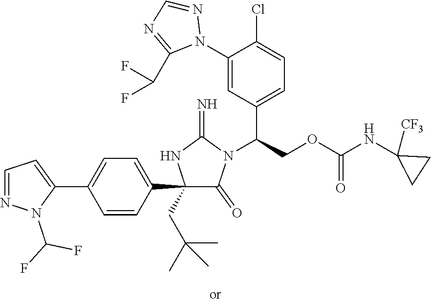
C1(C2=CC=C(C3=CC=NN3C(F)F)C=C2)(CC(C)(C)C)C(=O)N(C(COC(NC2([CF3])CC2)=O)C2=CC=C(Cl)C(N3N=CN=C3C(F)F)=C2)C(=N)N1
